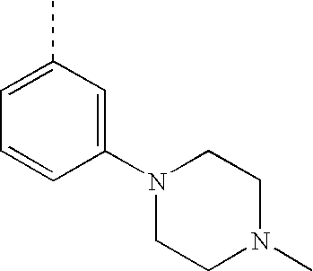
C1(N2CCN(C)CC2)=CC(C)=CC=C1
